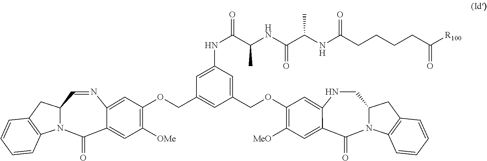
N1CC2N(C(=O)C3=CC([MeO])=C(OCC4=CC(NC(C(NC(C(NC(CCCCC([R100])=O)=O)C)=O)C)=O)=CC(COC5=C([OMe])C=C6C(=O)N7C(C=NC6=C5)CC5=C7C=CC=C5)=C4)C=C13)C1=C(C2)C=CC=C1
